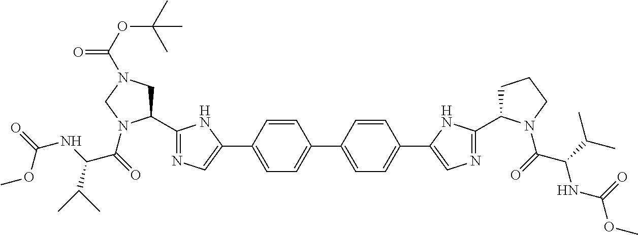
C1=CC(C2=CN=C(C3CN(C(=O)OC(C)(C)C)CN3C(C(C(C)C)NC(OC)=O)=O)N2)=CC=C1C1=CC=C(C2=CN=C(C3CCCN3C(=O)C(C(C)C)NC(=O)OC)N2)C=C1
